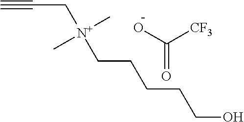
C#CC[N+](CCCCCO)(C)C.C(=O)([CF3])O
